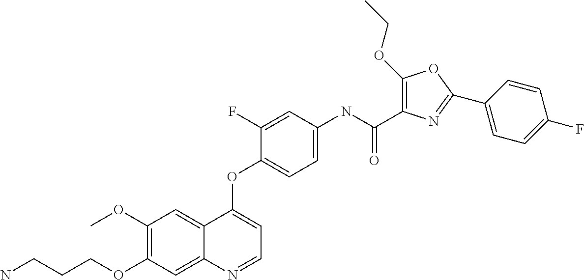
C1(OC)=C(OCCCN)C=C2C(=C1)C(OC1=CC=C(NC(C3=C(OCC)OC(C4=CC=C(F)C=C4)=N3)=O)C=C1F)=CC=N2
